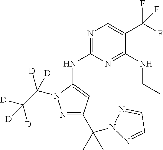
N1=C(NC2=CC(C(C)(N3N=CC=N3)C)=NN2C(C([D])([D])[D])([D])[D])N=C(NCC)C(C(F)(F)F)=C1
